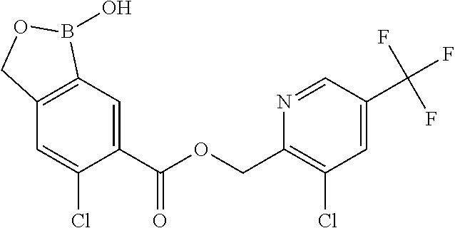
C1=C(C(OCC2=C(Cl)C=C(C(F)(F)F)C=N2)=O)C(Cl)=CC2=C1B(O)OC2
